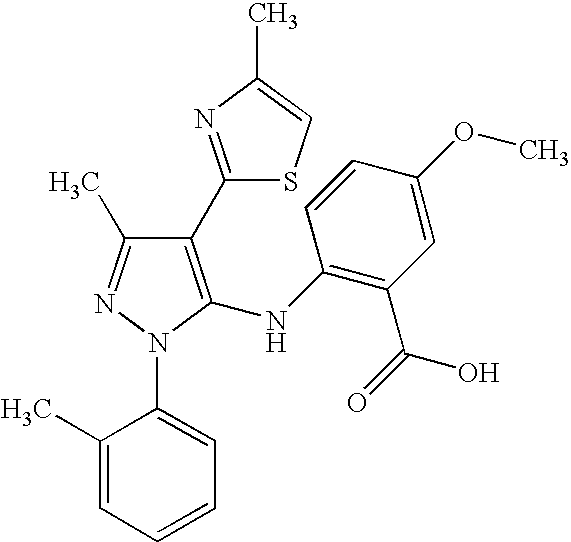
C1(C2=NC(C)=CS2)=C(NC2=C(C(=O)O)C=C(OC)C=C2)N(C2=CC=CC=C2C)N=C1C
